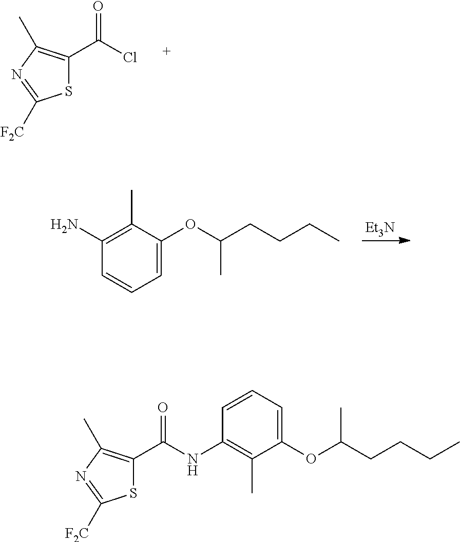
S1C(C(Cl)=O)=C(C)N=C1[F2C].[Et3N].C1(N)=C(C)C(OC(CCCC)C)=CC=C1.C1(NC(C2=C(C)N=C([F2C])S2)=O)=C(C)C(OC(CCCC)C)=CC=C1
